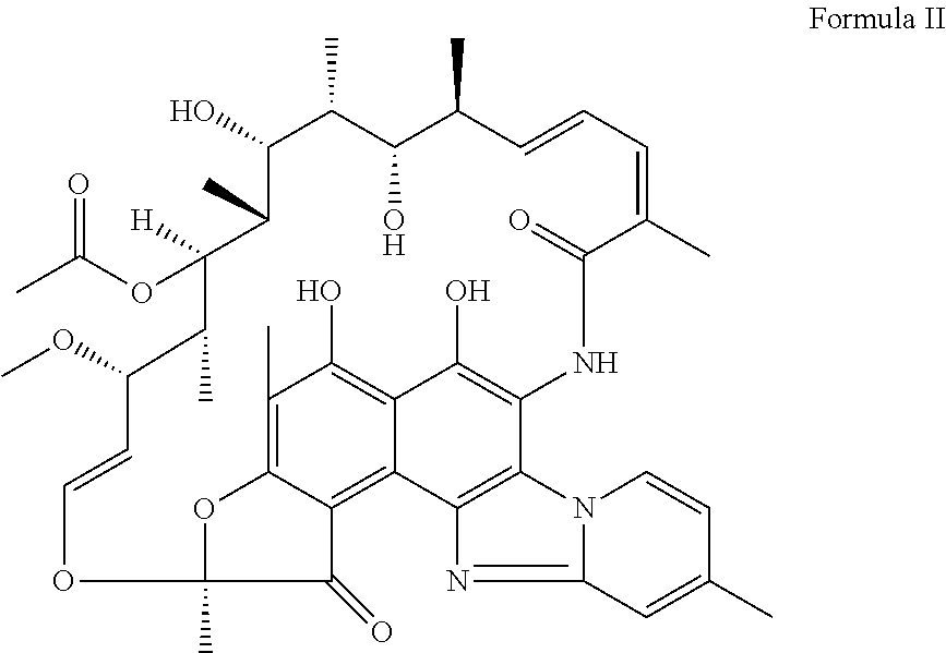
C1(C)=C2C3=C4C(=C1O)C(O)=C(C1=C4N=C4N1C=CC(C)=C4)NC(=O)C(C)=CC=CC(C)C(O)C(C)C(O)C(C)C([H])(OC(C)=O)C(C)C(OC)C=COC(C)(O2)C3=O
